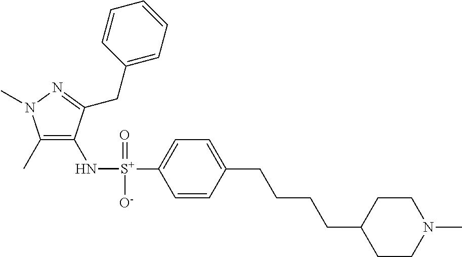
C1(C)=C(N[S+](C2=CC=C(CCCCC3CCN(C)CC3)C=C2)(=O)[O-])C(CC2=CC=CC=C2)=NN1C
